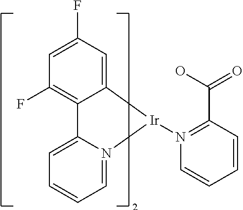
C1=C(F)C=C2C(=C1F)C1=CC=CC=N1[Ir]2N1=C(C(O)=O)C=CC=C1
